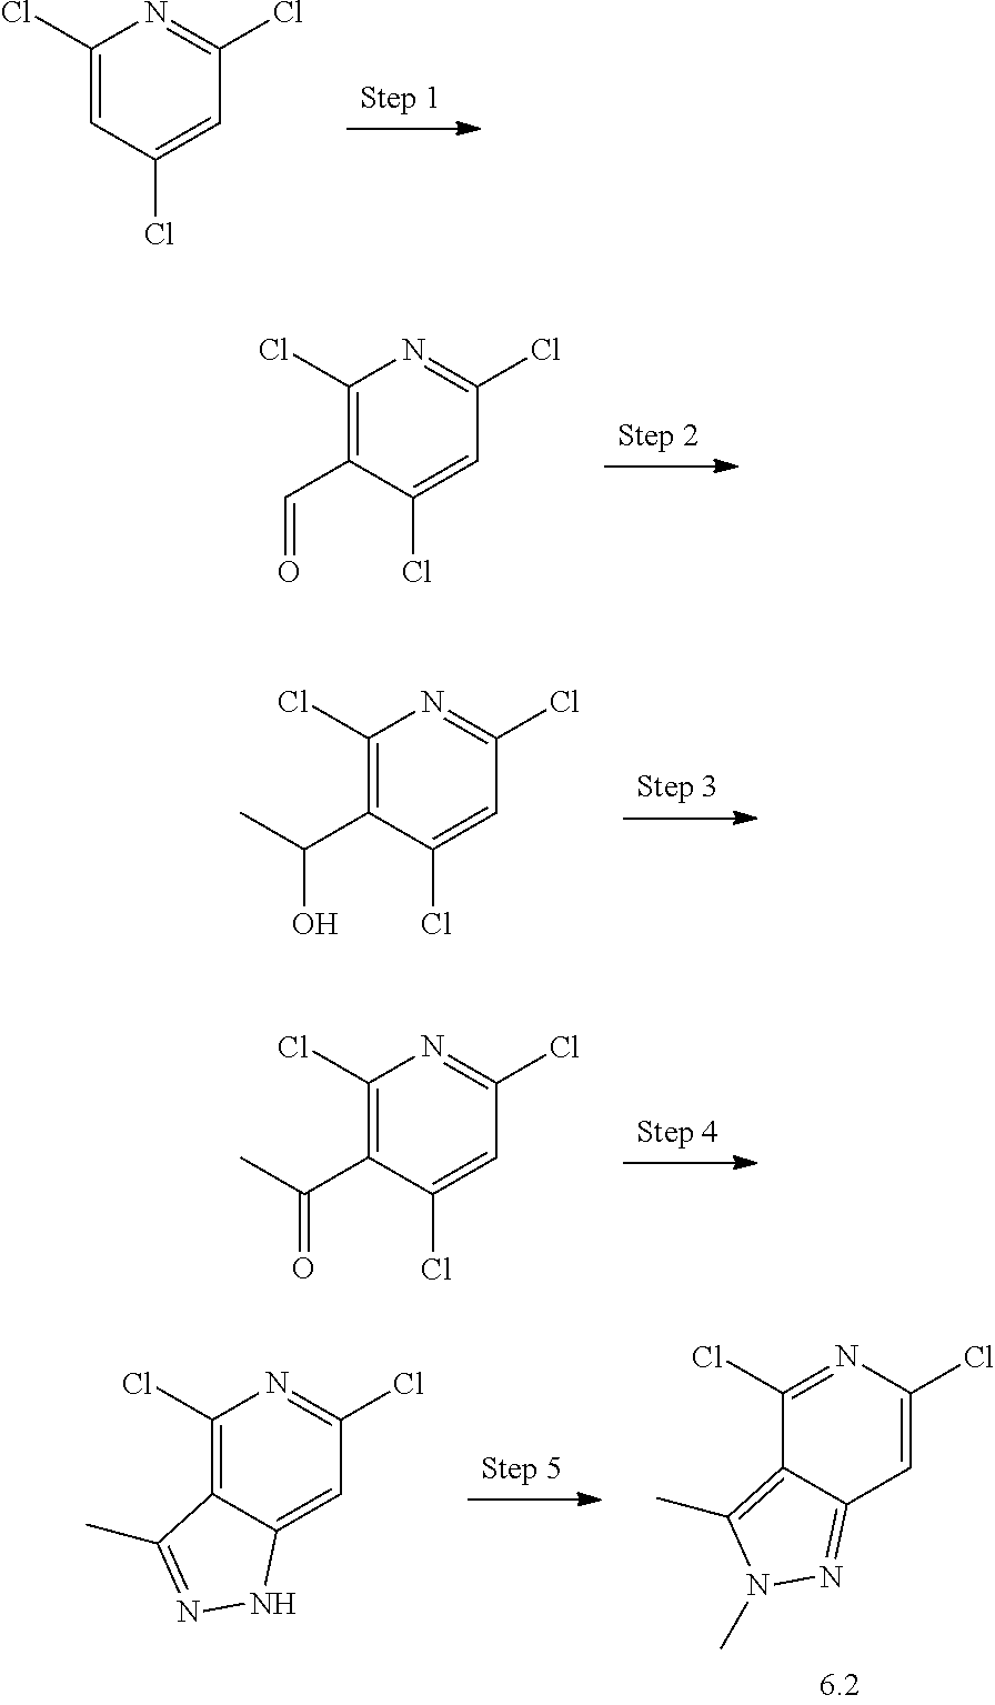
C1(Cl)=CC(Cl)=CC(Cl)=N1.C1(Cl)=C(C=O)C(Cl)=CC(Cl)=N1.C1(Cl)=C(C(O)C)C(Cl)=CC(Cl)=N1.C1(Cl)=C(C(=O)C)C(Cl)=CC(Cl)=N1.C1(Cl)=C2C(=CC(Cl)=N1)NN=C2C.C1(Cl)=NC(Cl)=CC2=NN(C)C(C)=C12
